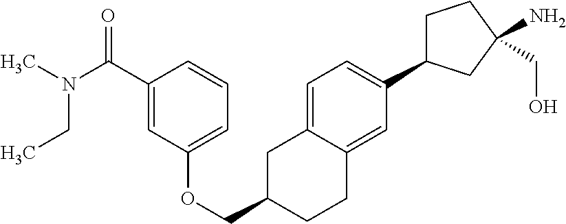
O(CC1CC2=CC=C(C3CCC(N)(CO)C3)C=C2CC1)C1=CC=CC(C(N(C)CC)=O)=C1
